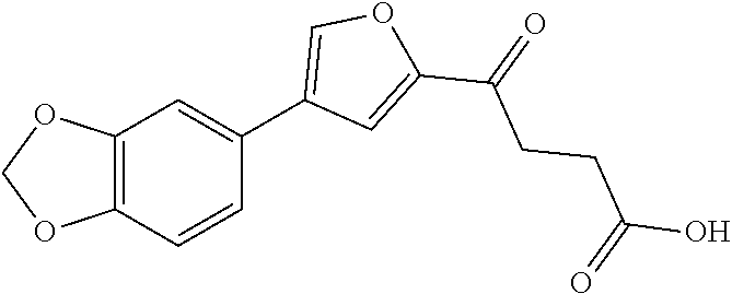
C12=C(C=CC(C3=COC(C(CCC(O)=O)=O)=C3)=C1)OCO2
